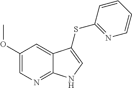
C1(OC)=CN=C2C(=C1)C(SC1=NC=CC=C1)=CN2
